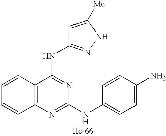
C12=C(N=C(NC3=CC=C(N)C=C3)N=C1NC1=NNC([Me])=C1)C=CC=C2
